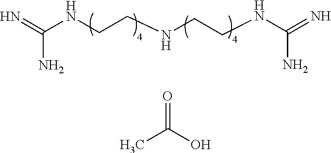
N=C(NCCNCCNC(=N)N)N.O=C(O)C
